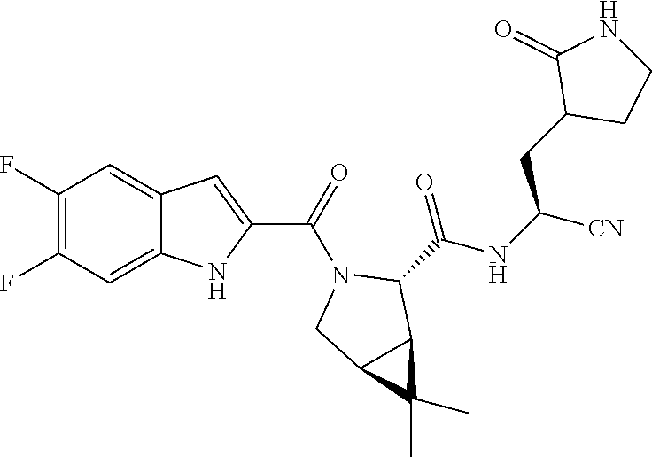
C1(F)=C(F)C=C2C(=C1)C=C(C(=O)N1CC3C(C1C(NC([CN])CC1CCNC1=O)=O)C3(C)C)N2
